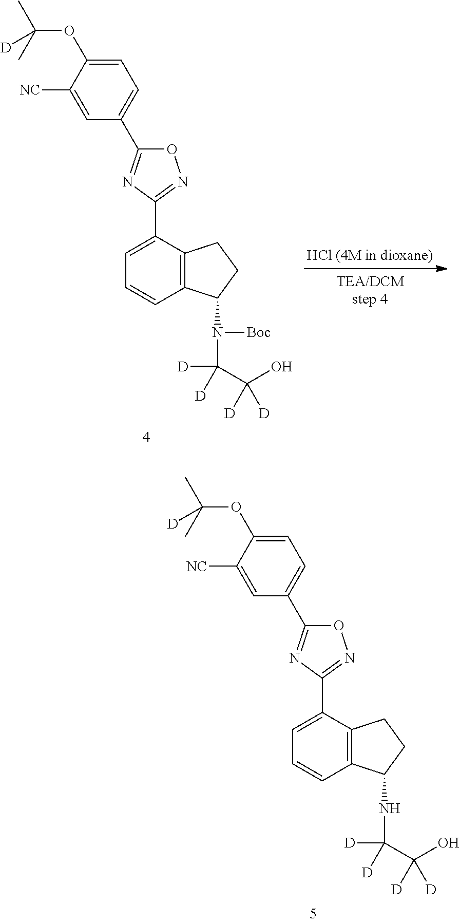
C1=C(C2=NOC(C3=CC=C(OC(C)(C)[D])C([NC])=C3)=N2)C2=C(C=C1)C(NC([D])([D])C(O)([D])[D])CC2.C1=C(C2=NOC(C3=CC=C(OC(C)(C)[D])C([NC])=C3)=N2)C2=C(C=C1)C(N([Boc])C([D])([D])C(O)([D])[D])CC2
